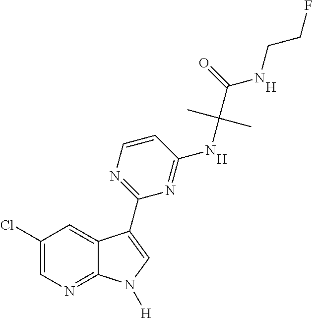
C1=CN=C(C2=CN([H])C3=NC=C(Cl)C=C32)N=C1NC(C(NCCF)=O)(C)C.[H].[H]
